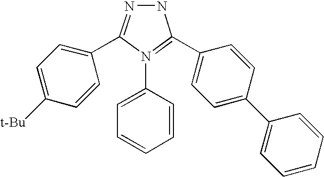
N1N=C(C2=CC=C([t-Bu])C=C2)N(C2=CC=CC=C2)=C1C1=CC=C(C2=CC=CC=C2)C=C1
